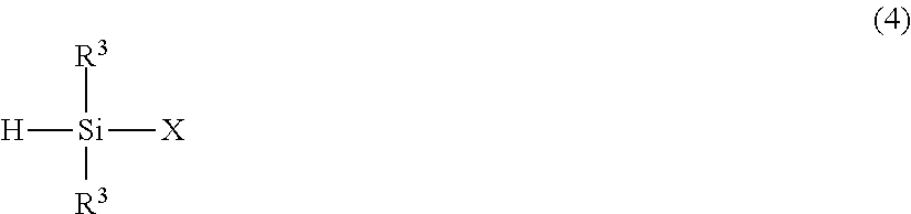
[H][Si]([R3])([R3])[X]
